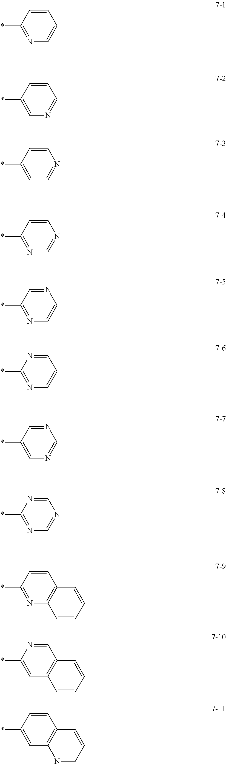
C1=CC(*)=NC=C1.C1=CC(*)=CN=C1.C1=CC(*)=CC=N1.C1=CC(*)=NC=N1.N1=CC(*)=NC=C1.C1=NC(*)=NC=C1.N1=CC(*)=CN=C1.C1=NC(*)=NC=N1.C1=CC(*)=NC2=C1C=CC=C2.C1=NC(*)=CC2=C1C=CC=C2.C1=CC(*)=CC2=C1C=CC=N2
